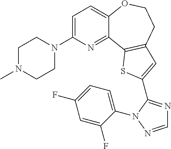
C1=C(N2CCN(C)CC2)N=C2C(=C1)OCCC1=C2SC(C2=NC=NN2C2=CC=C(F)C=C2F)=C1
